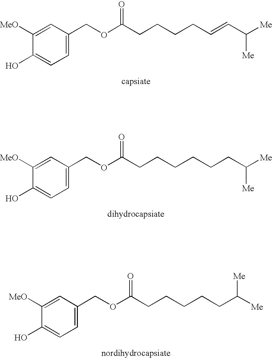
C1=C(COC(CCCCC=CC([Me])[Me])=O)C=C([MeO])C(O)=C1.C1=C(COC(CCCCCCC([Me])[Me])=O)C=C([MeO])C(O)=C1.C1=C(COC(CCCCCC([Me])[Me])=O)C=C([MeO])C(O)=C1
